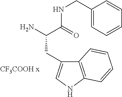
C12=C(NC=C1CC(N)C(=O)NCC1=CC=CC=C1)C=CC=C2
